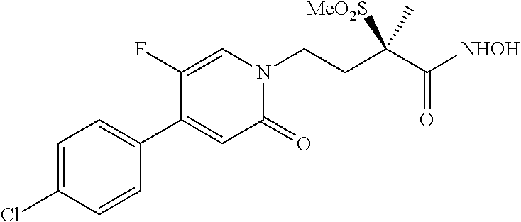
C1(Cl)=CC=C(C2=CC(=O)N(CCC(C([NHOH])=O)([MeO2S])C)C=C2F)C=C1
